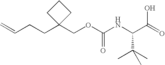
C=CCCC1(COC(NC(C(=O)O)C(C)(C)C)=O)CCC1
